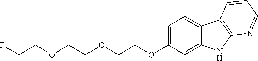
C1=C(OCCOCCOCCF)C=C2C(=C1)C1=C(N2)N=CC=C1
